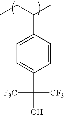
CCC(C)C1=CC=C(C(O)([CF3])[F3C])C=C1
